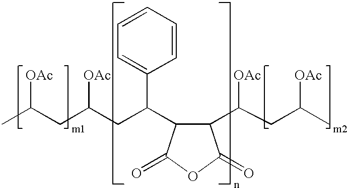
CC(CC(CC(C1C(C(CC(C)[OAc])[OAc])C(=O)OC1=O)C1=CC=CC=C1)[OAc])[OAc]
